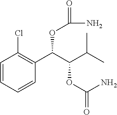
C1=CC=CC(C(C(C(C)C)OC(=O)N)OC(=O)N)=C1Cl
